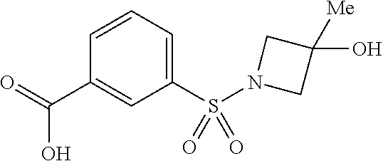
C1(S(N2CC(O)([Me])C2)(=O)=O)=CC=CC(C(=O)O)=C1
